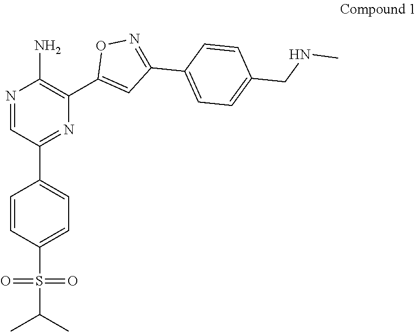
C1=CC(S(C(C)C)(=O)=O)=CC=C1C1=NC(C2=CC(C3=CC=C(CNC)C=C3)=NO2)=C(N)N=C1
